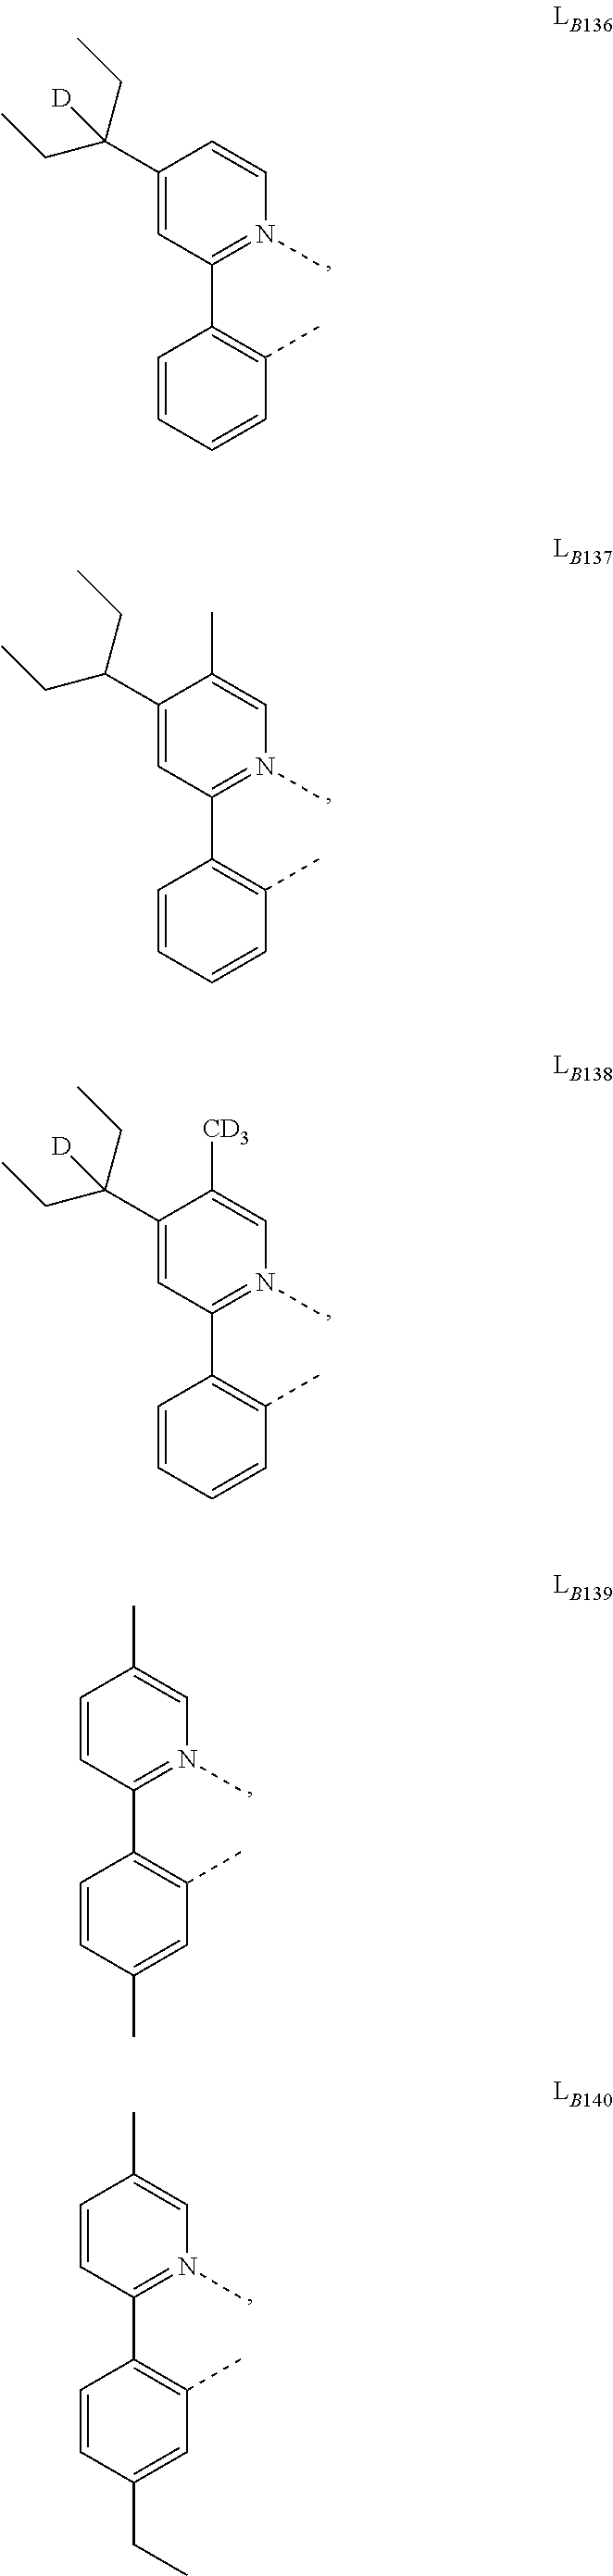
C1(C(CC)(CC)[D])=CC(C2=C(C)C=CC=C2)=N(C)C=C1.C1(C(CC)CC)=CC(C2=C(C)C=CC=C2)=N(C)C=C1C.C1(C(CC)(CC)[D])=CC(C2=C(C)C=CC=C2)=N(C)C=C1[CD3].C1=CC(C2=C(C)C=C(C)C=C2)=N(C)C=C1C.C1=CC(C2=C(C)C=C(CC)C=C2)=N(C)C=C1C
